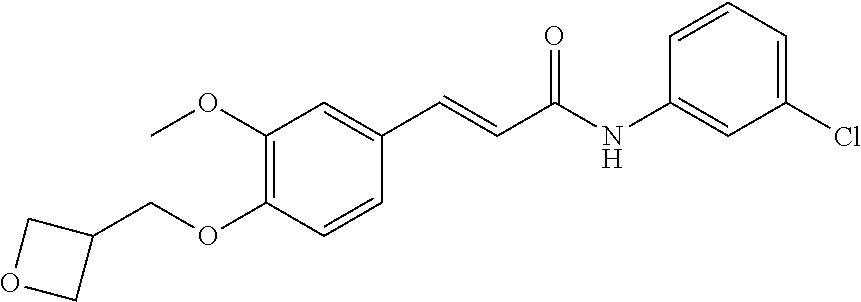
C1(OC)=C(OCC2COC2)C=CC(C=CC(NC2=CC(Cl)=CC=C2)=O)=C1
